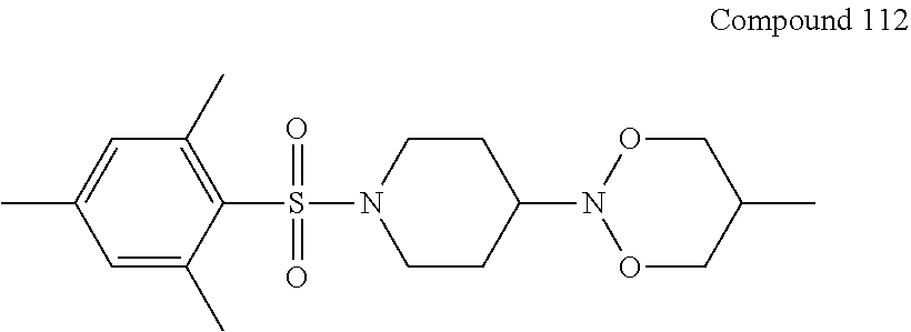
O=S(C1=C(C)C=C(C)C=C1C)(=O)N1CCC(N2OCC(C)CO2)CC1
